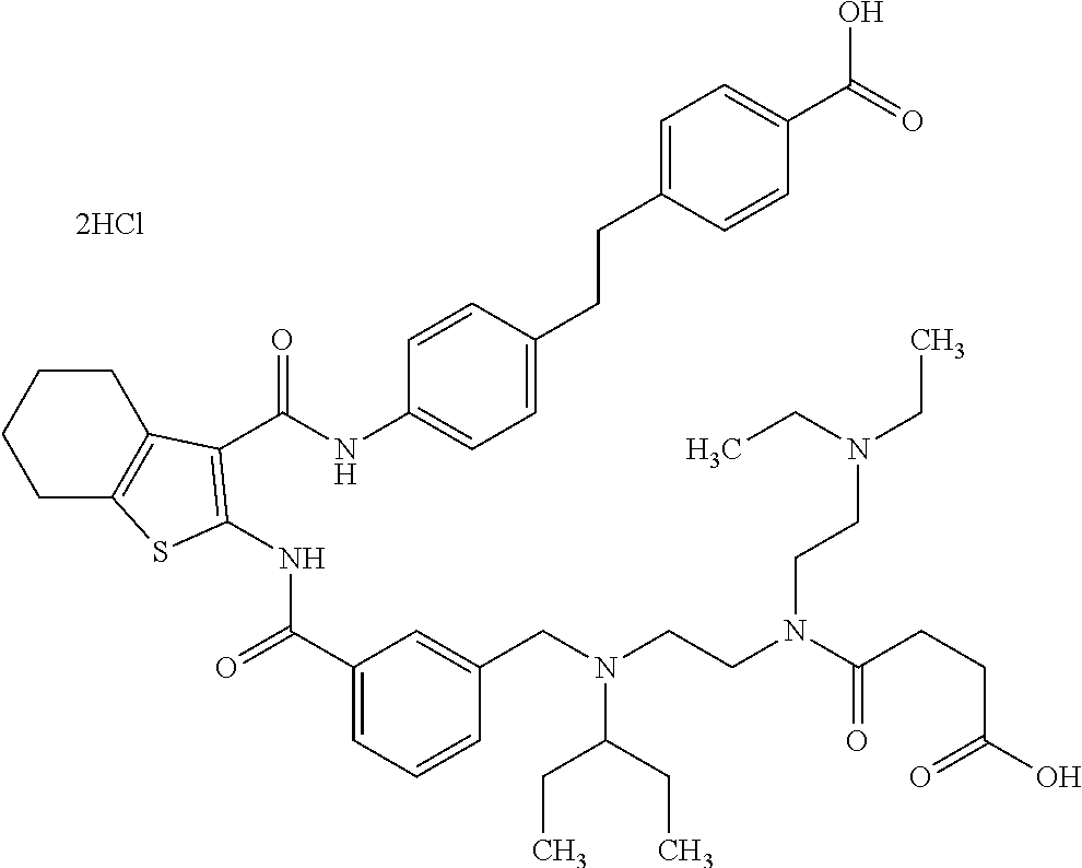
C1(C(=O)NC2=C(C(NC3=CC=C(CCC4=CC=C(C(=O)O)C=C4)C=C3)=O)C3=C(CCCC3)S2)=CC=CC(CN(CCN(C(CCC(O)=O)=O)CCN(CC)CC)C(CC)CC)=C1.[2HCl]
